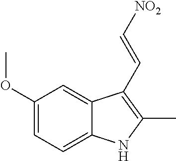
C1(OC)=CC=C2C(=C1)C(C=C[NO2])=C(C)N2
